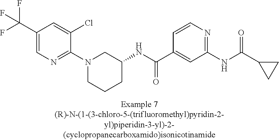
C1(C(F)(F)F)=CN=C(N2CCCC(NC(C3=CC(NC(C4CC4)=O)=NC=C3)=O)C2)C(Cl)=C1
